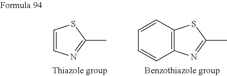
C1=CN=C(C)S1.C12=C(N=C(C)S1)C=CC=C2
